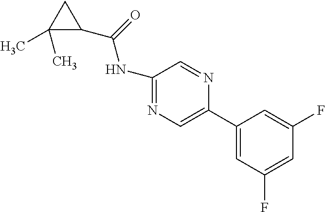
N(C1=NC=C(C2=CC(F)=CC(F)=C2)N=C1)C(=O)C1CC1(C)C
